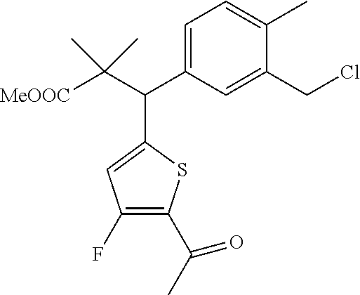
C1=C(C(C(C)(C)[MeOOC])C2=CC(F)=C(C(C)=O)S2)C=C(CCl)C(C)=C1
